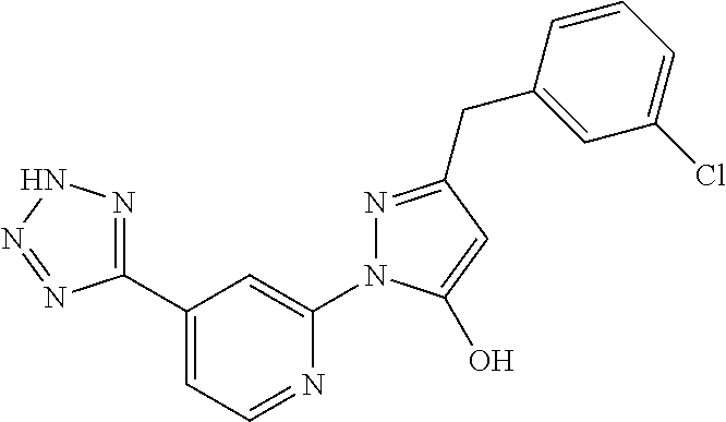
C1(C2=NNN=N2)=CC=NC(N2N=C(CC3=CC(Cl)=CC=C3)C=C2O)=C1
